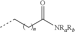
CCCC([NRaRb])=O
